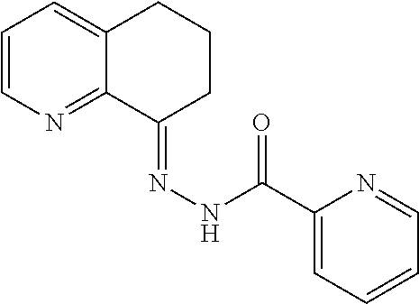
C1=CN=C2C(=C1)CCCC2=NNC(C1=CC=CC=N1)=O
